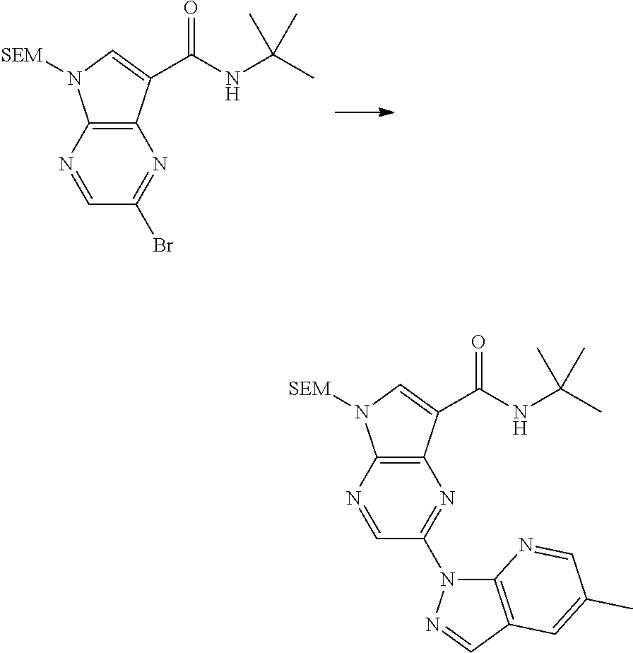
C12=C(C(C(NC(C)(C)C)=O)=CN1[SEM])N=C(Br)C=N2.C12=C(C(C(NC(C)(C)C)=O)=CN1[SEM])N=C(N1C3=C(C=N1)C=C(C)C=N3)C=N2
